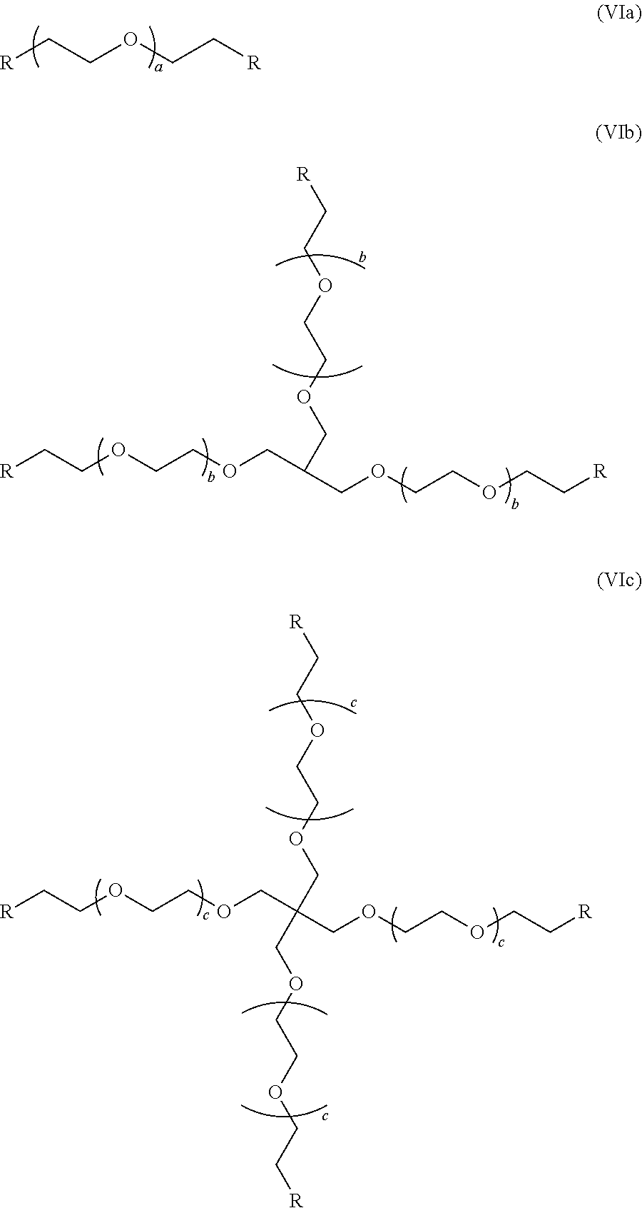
C(COCC[R])[R].[R]CCOCCOCC(COCCOCC[R])COCCOCC[R].[R]CCOCCOCC(COCCOCC[R])(COCCOCC[R])COCCOCC[R]
